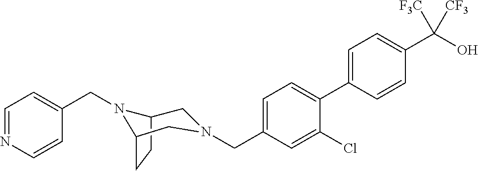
C1=C(C2=CC=C(CN3CC4CCC(N4CC4=CC=NC=C4)C3)C=C2Cl)C=CC(C(O)([F3C])[CF3])=C1
